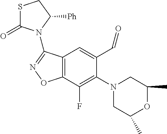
C12=C(C(F)=C(N3CC(C)OC(C)C3)C(C=O)=C1)ON=C2N1C([Ph])CSC1=O
